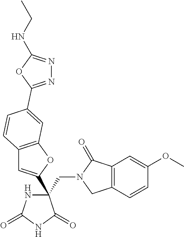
C(C1(C2=CC3=C(O2)C=C(C2=NN=C(NCC)O2)C=C3)NC(=O)NC1=O)N1CC2=C(C1=O)C=C(OC)C=C2
